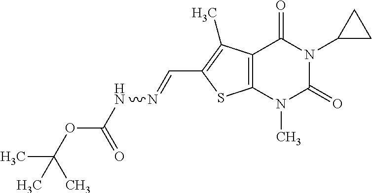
C12=C(N(C)C(=O)N(C3CC3)C1=O)SC(C=NNC(OC(C)(C)C)=O)=C2C
